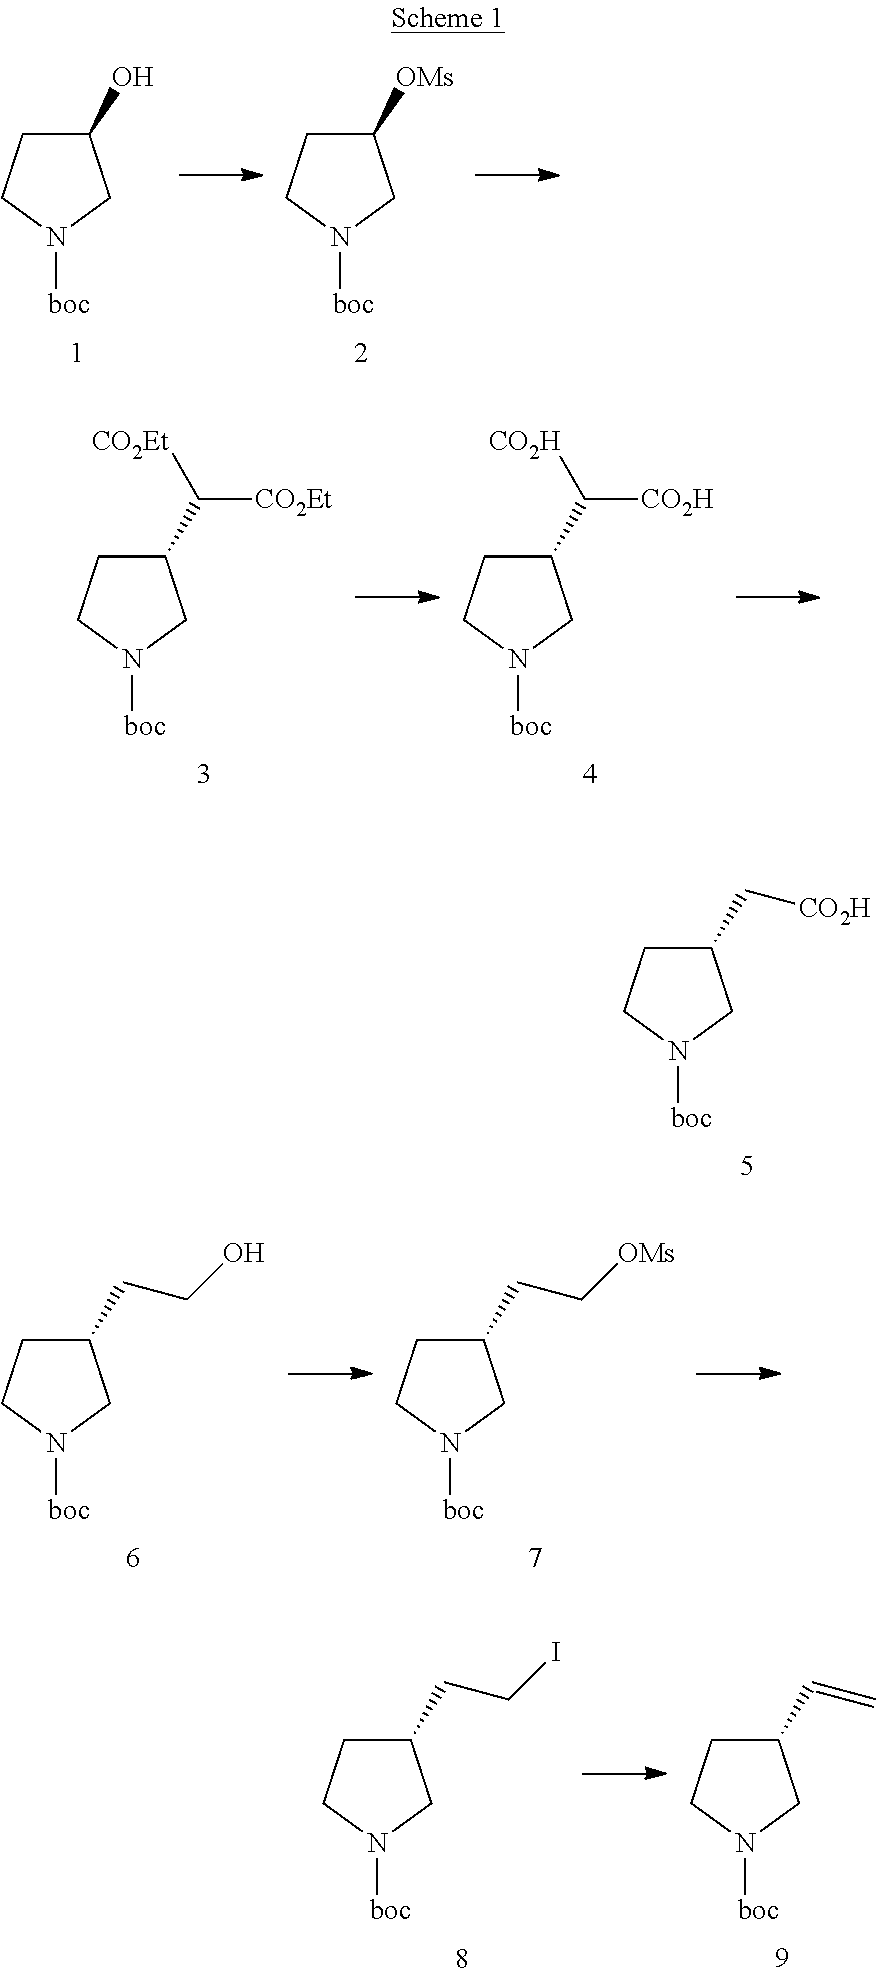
C1(O)CCN([boc])C1.C1([OMs])CCN([boc])C1.C1(C([CO2Et])[CO2Et])CCN([boc])C1.C1(C([CO2H])[CO2H])CCN([boc])C1.C1(C[CO2H])CCN([boc])C1.C1(CCO)CCN([boc])C1.C1(CC[OMs])CCN([boc])C1.C1(CCI)CCN([boc])C1.C1(C=C)CCN([boc])C1
